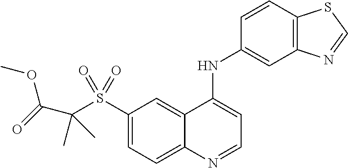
C1(S(=O)(=O)C(C(OC)=O)(C)C)=CC=C2C(=C1)C(NC1=CC3=C(C=C1)SC=N3)=CC=N2
